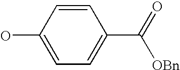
OC1=CC=C(C([OBn])=O)C=C1
